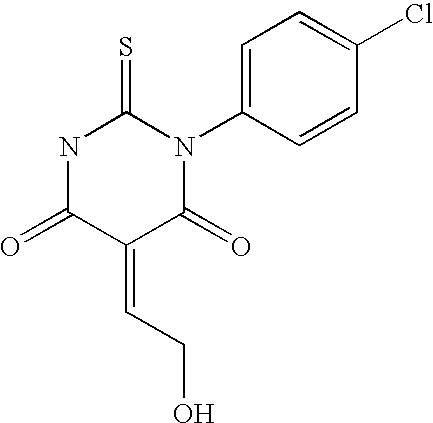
C(=C1C(=O)NC(=S)N(C2=CC=C(Cl)C=C2)C1=O)CO
